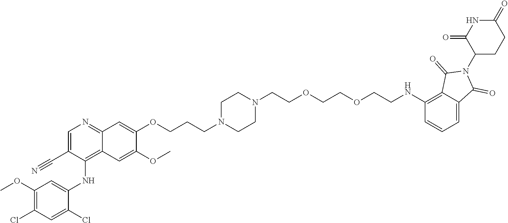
C1(NC2=C3C(=NC=C2C#N)C=C(OCCCN2CCN(CCOCCOCCNC4=C5C(=CC=C4)C(=O)N(C4CCC(=O)NC4=O)C5=O)CC2)C(OC)=C3)=CC(OC)=C(Cl)C=C1Cl
